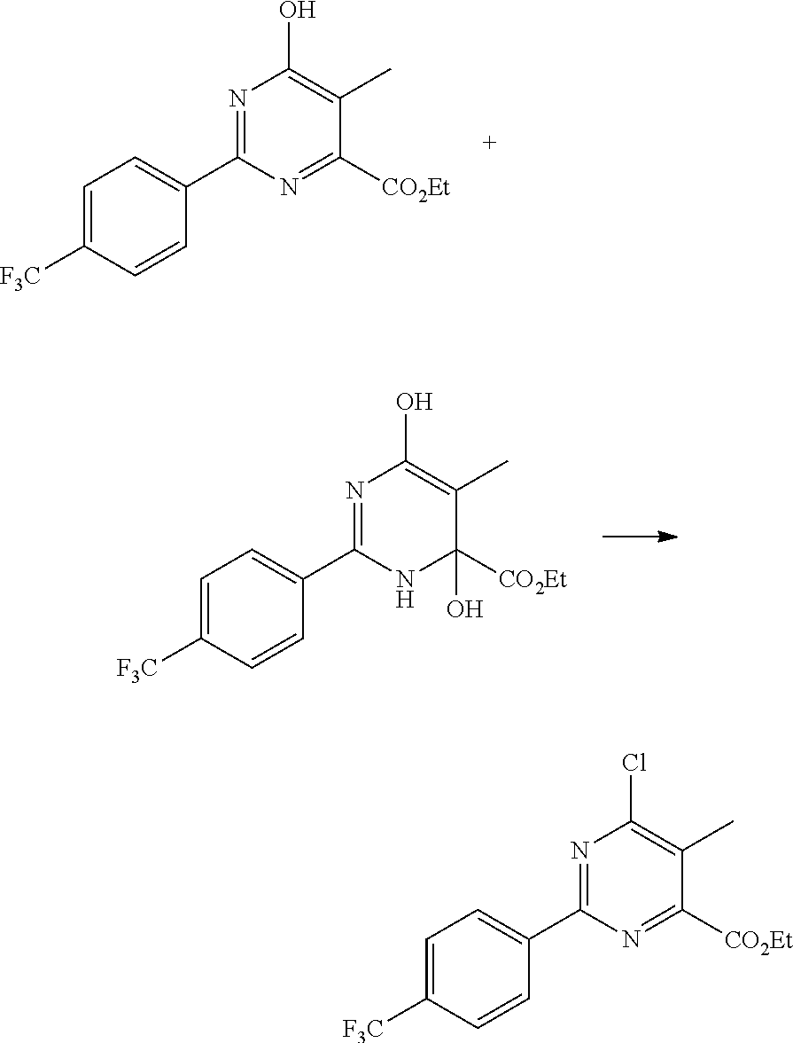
C1=C([F3C])C=CC(C2=NC(O)=C(C)C([CO2Et])=N2)=C1.C1=C([F3C])C=CC(C2=NC(Cl)=C(C)C([CO2Et])=N2)=C1.C1=C([F3C])C=CC(C2=NC(O)=C(C)C([CO2Et])(O)N2)=C1
